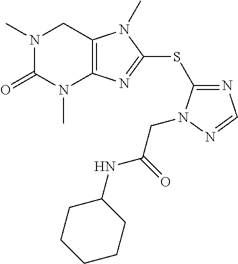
N1(C)C(=O)N(C)C2=C(C1)N(C)C(SC1=NC=NN1CC(=O)NC1CCCCC1)=N2
